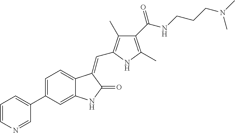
C1=C(C2=CC=CN=C2)C=C2C(=C1)C(=CC1=C(C)C(C(NCCCN(C)C)=O)=C(C)N1)C(=O)N2
